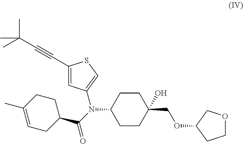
C1C(C)=CCC(C(=O)N(C2CCC(COC3COCC3)(O)CC2)C2=CSC(C#CC(C)(C)C)=C2)C1
